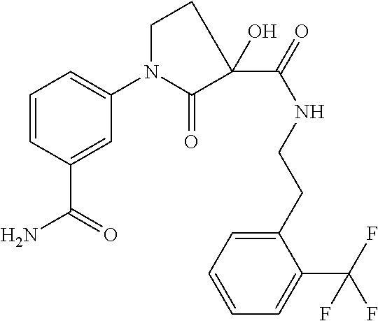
C1=CC=C(N2CCC(C(NCCC3=CC=CC=C3C(F)(F)F)=O)(O)C2=O)C=C1C(=O)N
